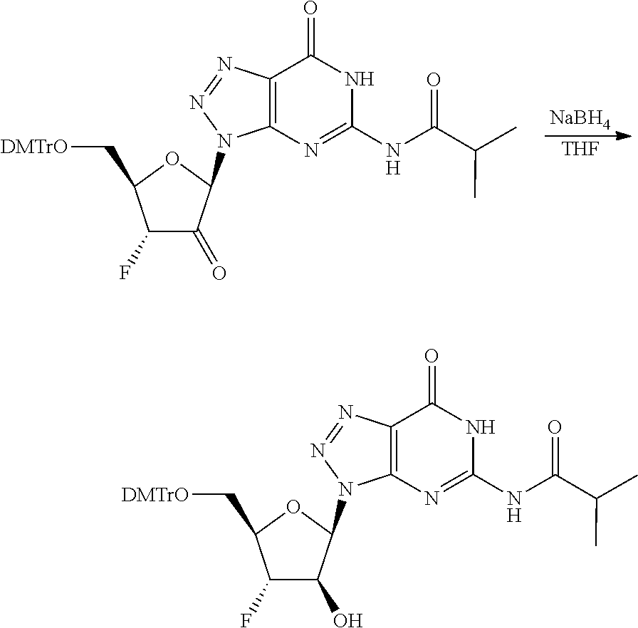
C1(F)C(O)C(N2N=NC3=C2N=C(NC(C(C)C)=O)NC3=O)OC1C[DMTrO].C1(F)C(=O)C(N2N=NC3=C2N=C(NC(C(C)C)=O)NC3=O)OC1C[DMTrO].[NaBH4].[THF]
